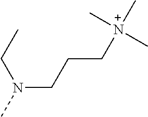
N(CCC[N+](C)(C)C)(C)CC
